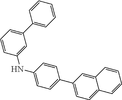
C1(NC2=CC=C(C3=CC=C4C(=C3)C=CC=C4)C=C2)=CC(C2=CC=CC=C2)=CC=C1
